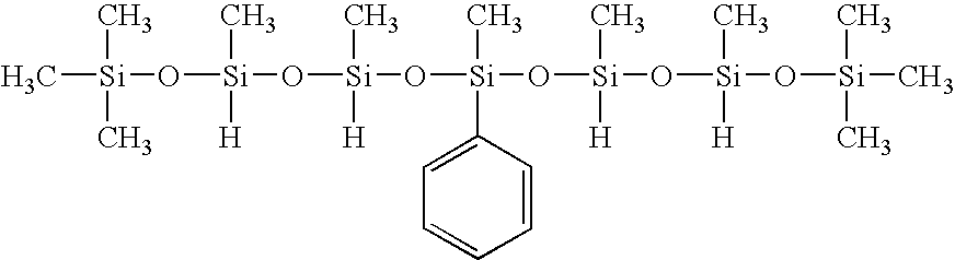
C1=CC([Si](O[Si](O[Si](O[Si](C)(C)C)(C)[H])(C)[H])(C)O[Si](O[Si](O[Si](C)(C)C)([H])C)([H])C)=CC=C1
